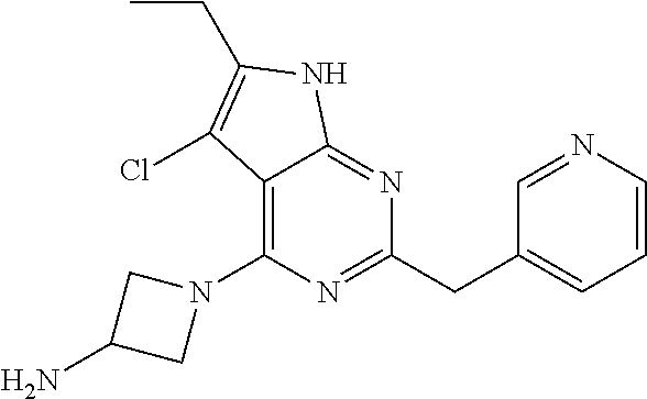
C12=C(N3CC(N)C3)N=C(CC3=CC=CN=C3)N=C1NC(CC)=C2Cl
